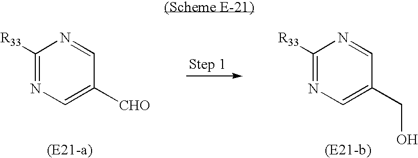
C1([R33])=NC=C([CHO])C=N1.C1([R33])=NC=C(CO)C=N1
